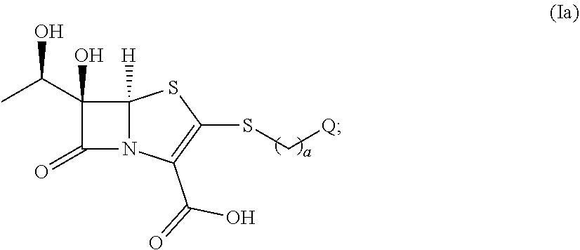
C1(C(C)O)(O)C(=O)N2C1([H])SC(SC[Q])=C2C(=O)O
